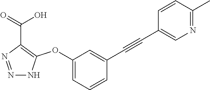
N1=NC(C(=O)O)=C(OC2=CC=CC(C#CC3=CN=C(C)C=C3)=C2)N1
